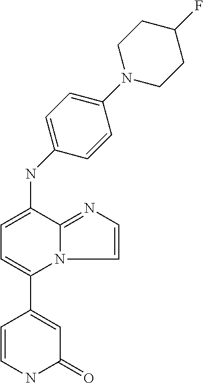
C1=CNC(=O)C=C1C1=CC=C(NC2=CC=C(N3CCC(F)CC3)C=C2)C2=NC=CN12
